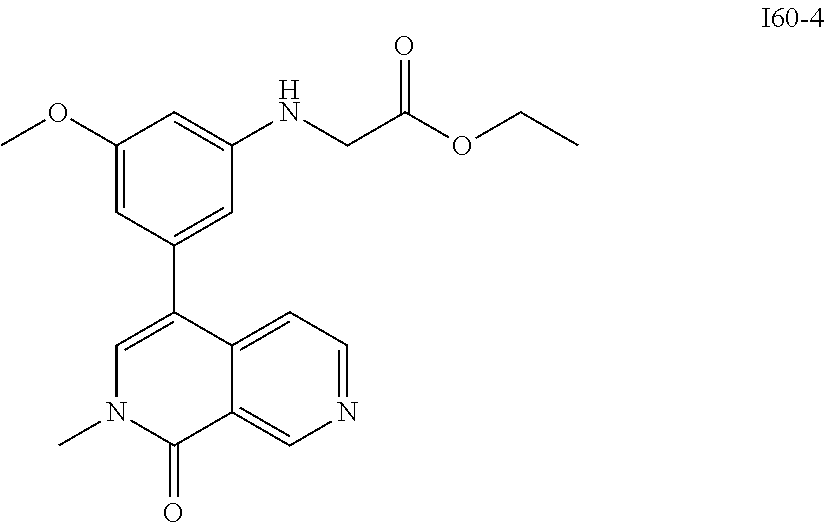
C1(C2=CC(NCC(OCC)=O)=CC(OC)=C2)=CN(C)C(=O)C2=CN=CC=C12
